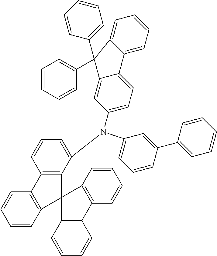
C1=CC=C(N(C2=CC=C3C(=C2)C(C2=CC=CC=C2)(C2=CC=CC=C2)C2=CC=CC=C32)C2=CC=CC3=C2C2(C4=C3C=CC=C4)C3=C(C=CC=C3)C3=C2C=CC=C3)C=C1C1=CC=CC=C1
